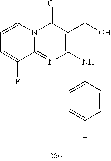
C1=CC=C(F)C2=NC(NC3=CC=C(F)C=C3)=C(CO)C(=O)N12
